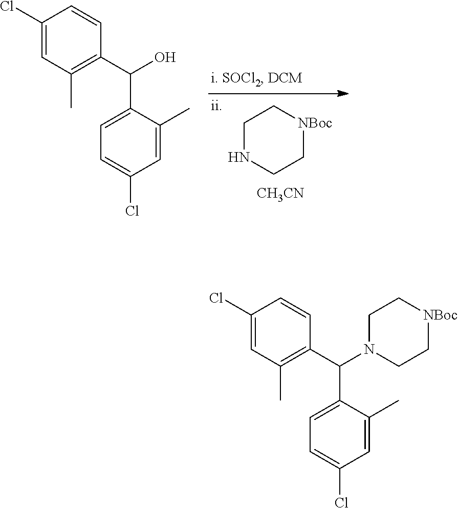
C1=C(C)C(C(O)C2=C(C)C=C(Cl)C=C2)=CC=C1Cl.C1NCC[NBoc]C1.[CH3CN].C1=C(C)C(C(C2=C(C)C=C(Cl)C=C2)N2CC[NBoc]CC2)=CC=C1Cl
